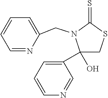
C1(O)(C2=CC=CN=C2)CSC(=S)N1CC1=CC=CC=N1
